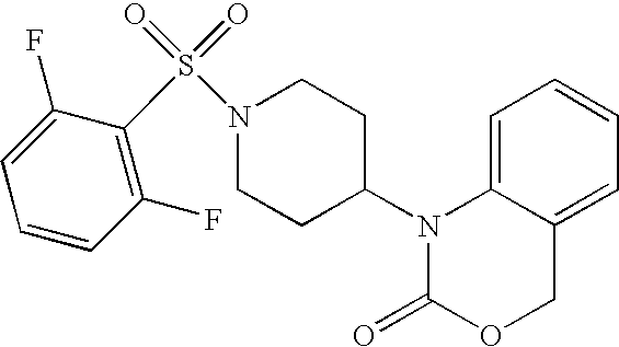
C1=C2C(=CC=C1)COC(=O)N2C1CCN(S(=O)(=O)C2=C(F)C=CC=C2F)CC1
